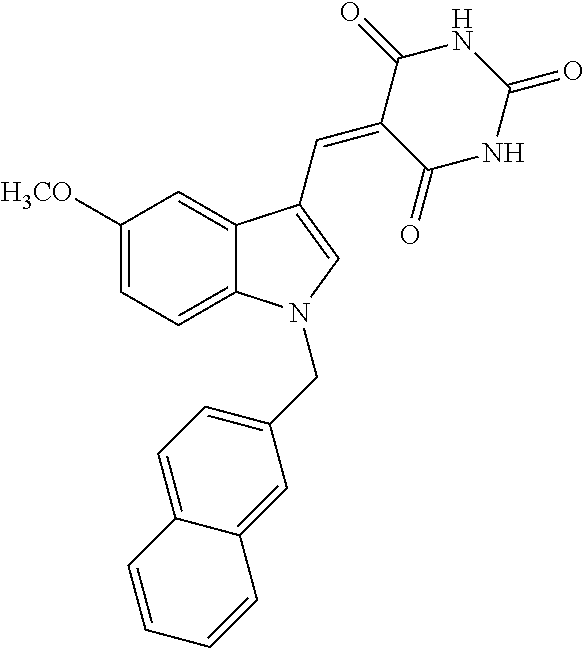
C1([H3CO])=CC=C2C(=C1)C(C=C1C(=O)NC(=O)NC1=O)=CN2CC1=CC=C2C(=C1)C=CC=C2
